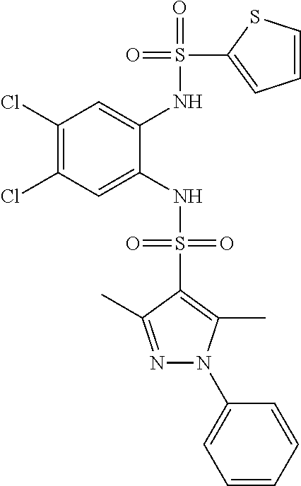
C1(Cl)=C(Cl)C=C(NS(=O)(=O)C2=C(C)N(C3=CC=CC=C3)N=C2C)C(NS(=O)(C2=CC=CS2)=O)=C1
